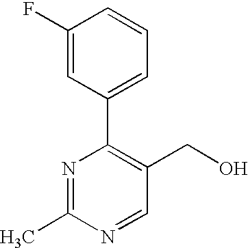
C1(F)=CC(C2=C(CO)C=NC(C)=N2)=CC=C1
